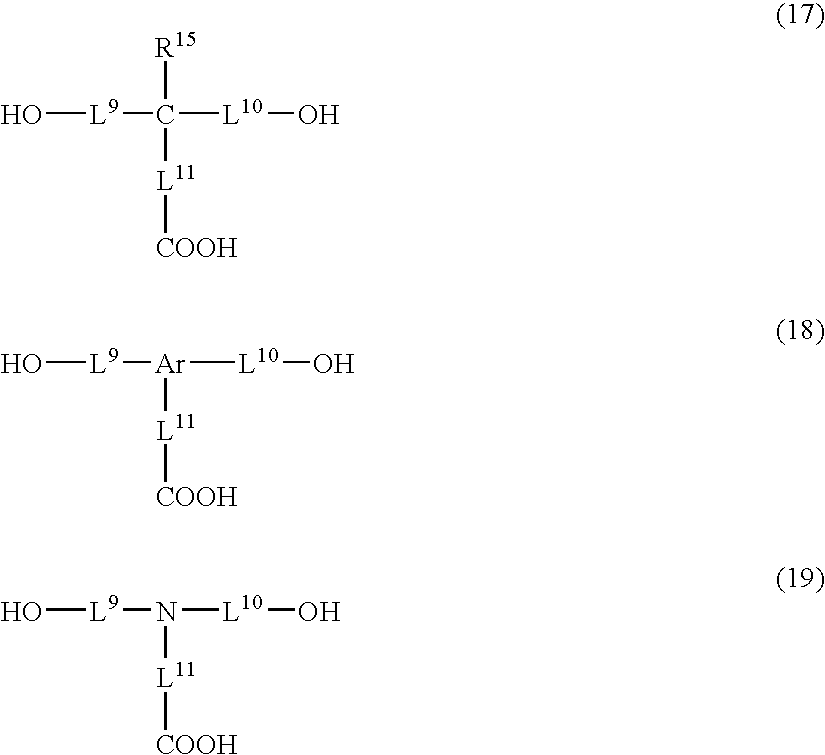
O[L9]C([R15])([L11][COOH])[L10]O.O[L9][Ar]([L10]O)[L11][COOH].O[L9]N([L10]O)[L11][COOH]
